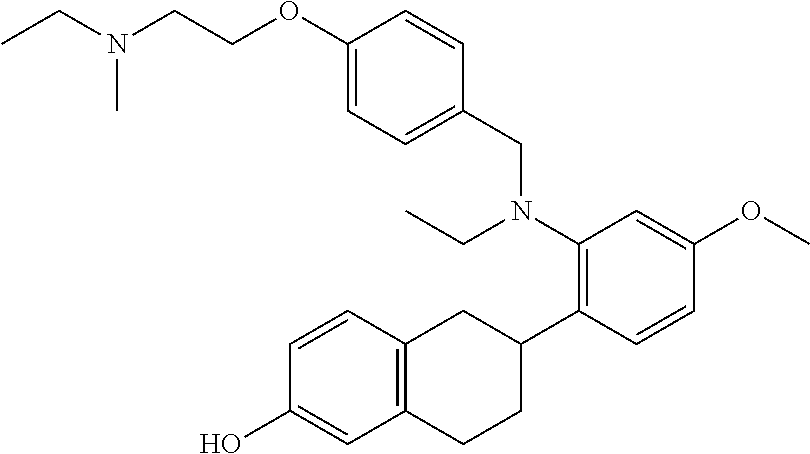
CCN(C)CCOC1=CC=C(CN(C2=C(C3CC4=C(CC3)C=C(O)C=C4)C=CC(OC)=C2)CC)C=C1
